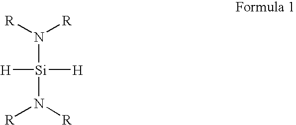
[H][Si]([H])(N([R])[R])N([R])[R]
